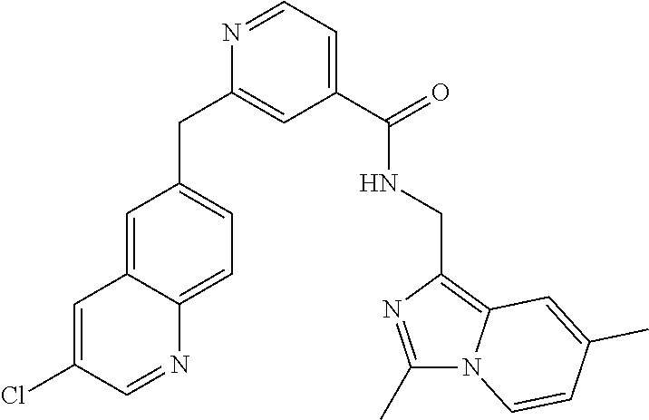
C1=C2C(=CC=C1CC1=CC(C(=O)NCC3=C4N(C(C)=N3)C=CC(C)=C4)=CC=N1)N=CC(Cl)=C2
